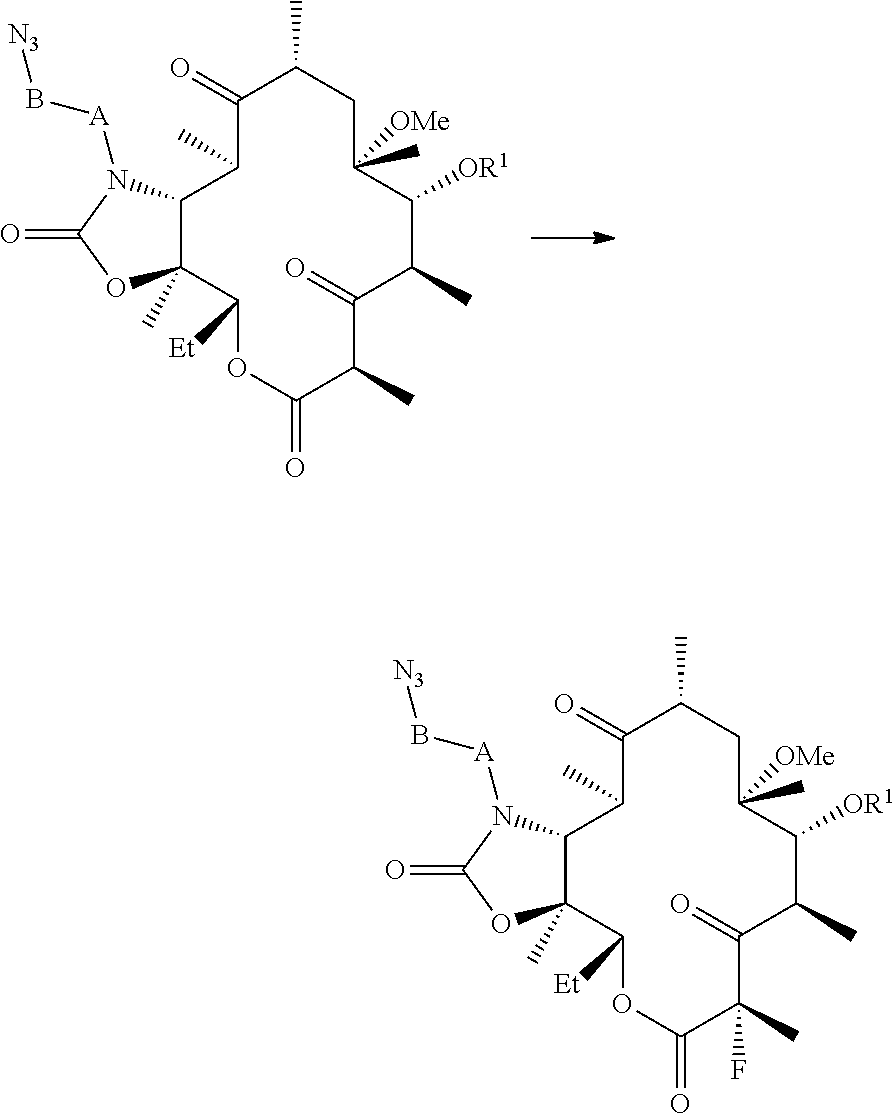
C1(=O)C(C)C2C(C)(C([Et])OC(=O)C(C)C(=O)C(C)C([OR1])C(C)([OMe])CC1C)OC(=O)N2[A]B[N3].C1(=O)C(C)C2C(C)(C([Et])OC(=O)C(C)(F)C(=O)C(C)C([OR1])C(C)([OMe])CC1C)OC(=O)N2[A]B[N3]
